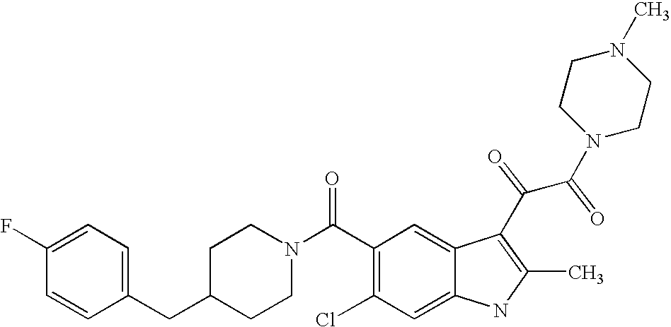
C1(F)=CC=C(CC2CCN(C(C3=C(Cl)C=C4C(=C3)C(C(C(N3CCN(C)CC3)=O)=O)=C(C)N4)=O)CC2)C=C1
